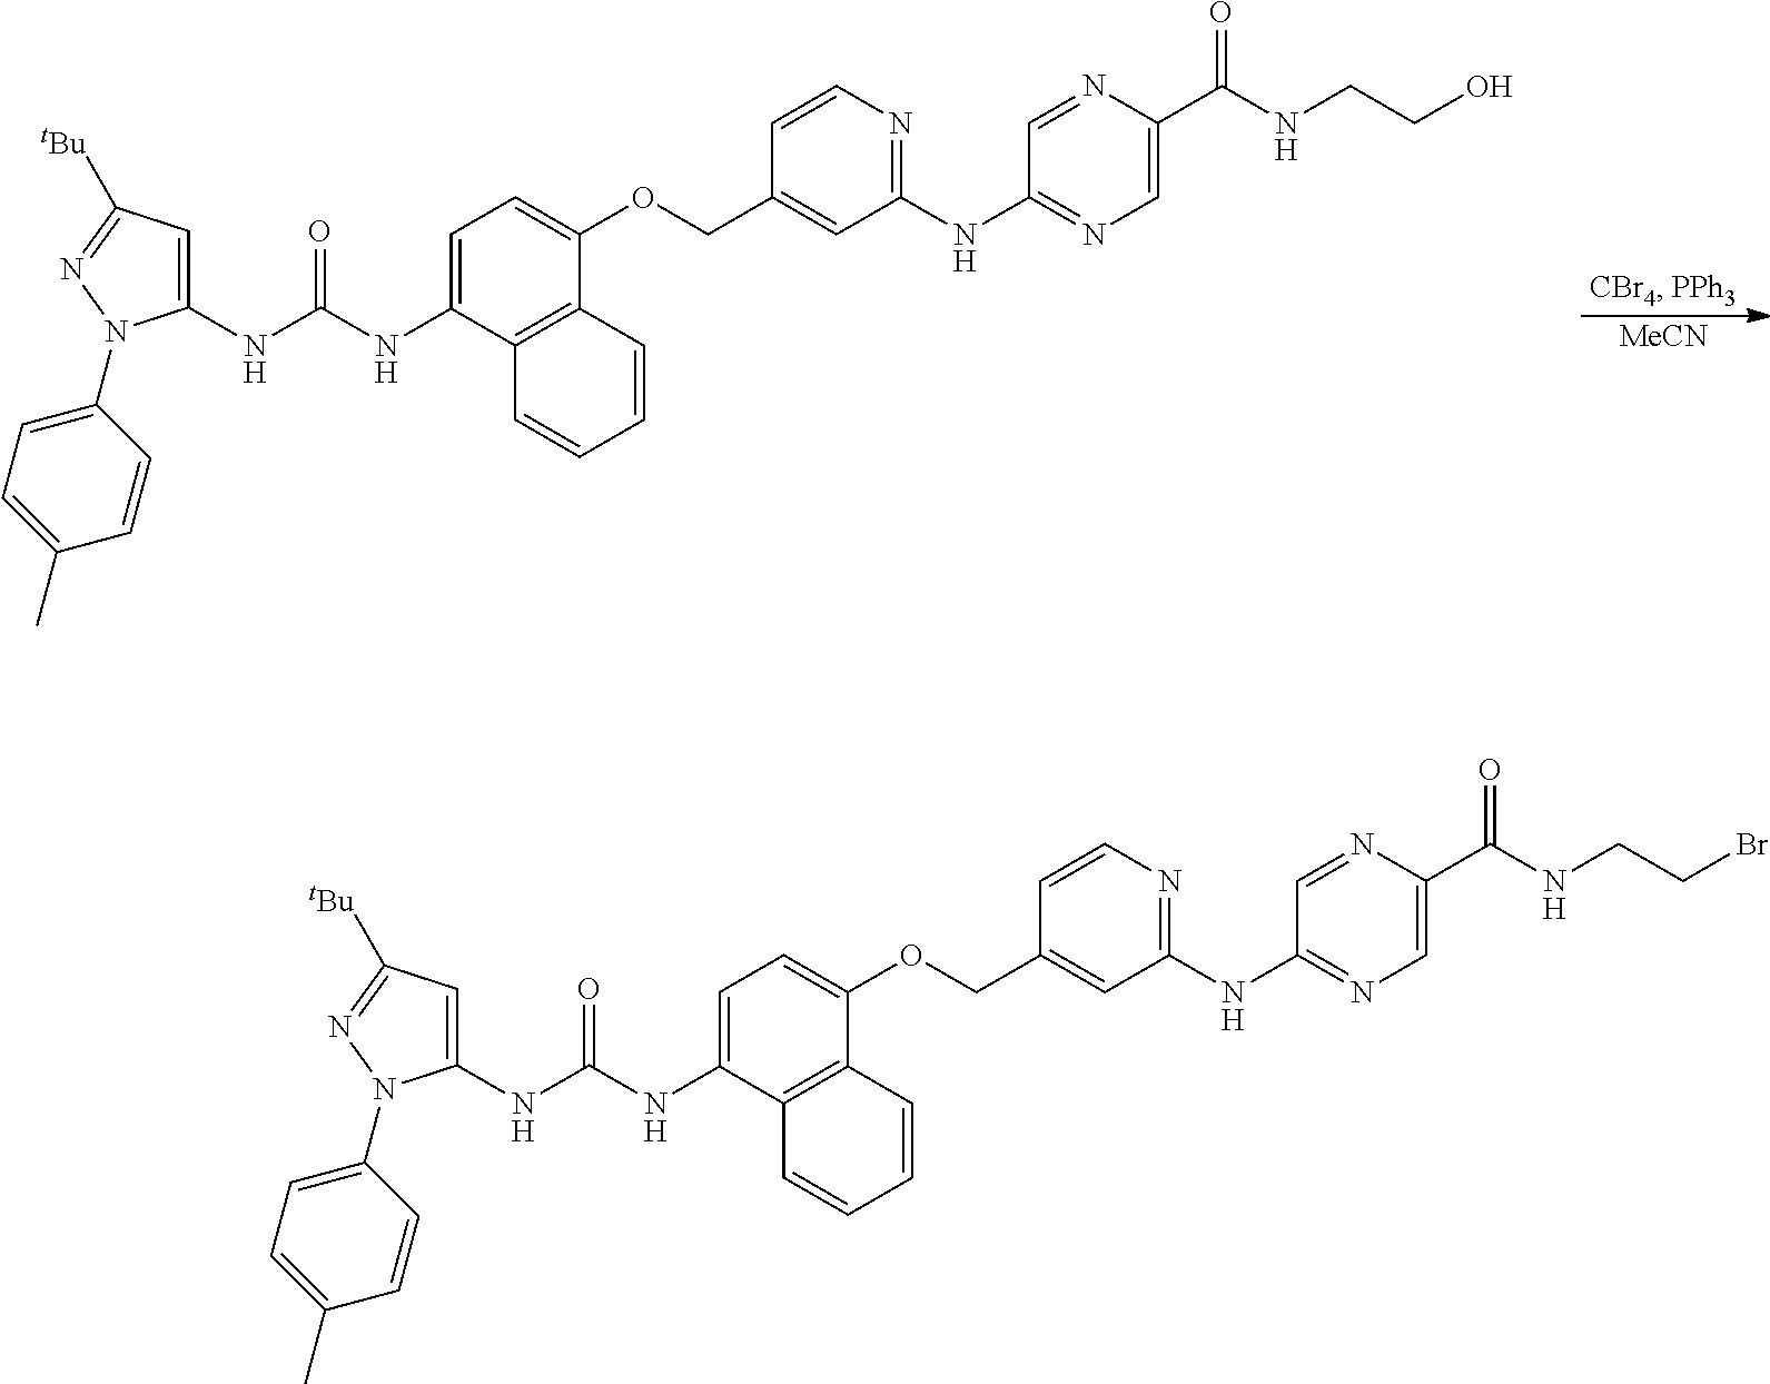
C12=C(C(NC(NC3=CC([tBu])=NN3C3=CC=C(C)C=C3)=O)=CC=C1OCC1=CC(NC3=NC=C(C(NCCO)=O)N=C3)=NC=C1)C=CC=C2.[MeCN].C12=C(C(NC(NC3=CC([tBu])=NN3C3=CC=C(C)C=C3)=O)=CC=C1OCC1=CC(NC3=NC=C(C(NCCBr)=O)N=C3)=NC=C1)C=CC=C2
